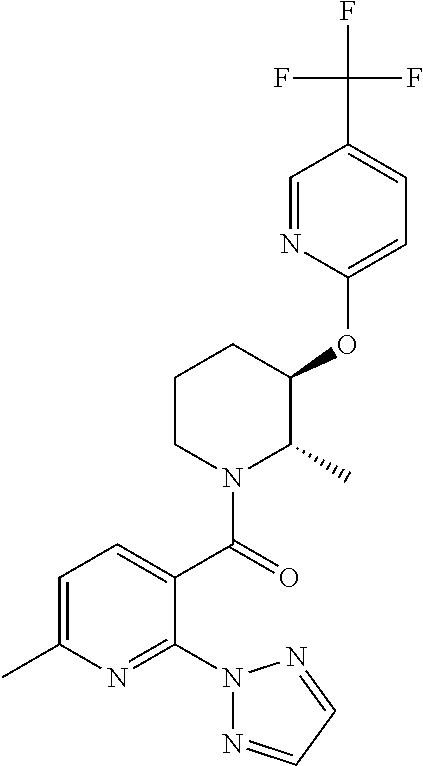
C1(OC2C(C)N(C(=O)C3=CC=C(C)N=C3N3N=CC=N3)CCC2)=CC=C(C(F)(F)F)C=N1
